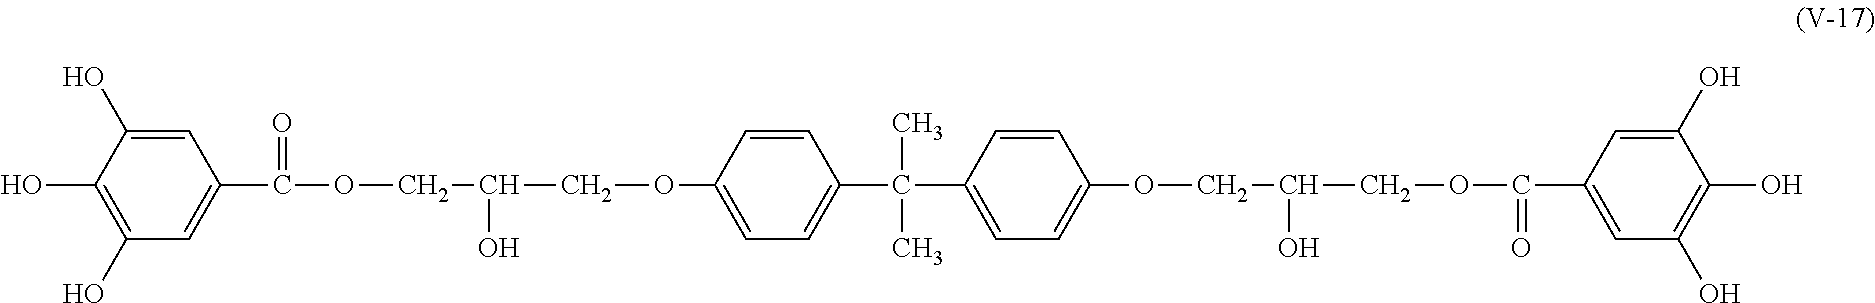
C1(O)=CC(C(OCC(O)COC2=CC=C(C(C3=CC=C(OCC(O)COC(C4=CC(O)=C(O)C(O)=C4)=O)C=C3)(C)C)C=C2)=O)=CC(O)=C1O
